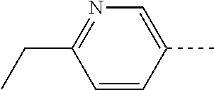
C1=C(C)C=CC(CC)=N1
